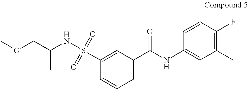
O(CC(NS(C1=CC(C(NC2=CC(C)=C(F)C=C2)=O)=CC=C1)(=O)=O)C)C
